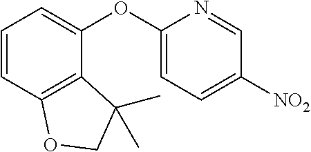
C1=CC2=C(C(OC3=CC=C([NO2])C=N3)=C1)C(C)(C)CO2
